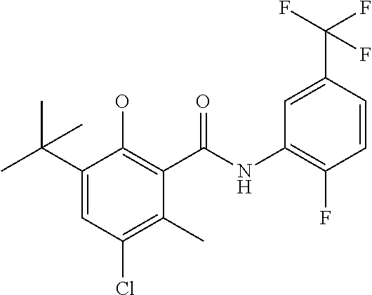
C1(C(C)(C)C)=CC(Cl)=C(C)C(C(NC2=C(F)C=CC(C(F)(F)F)=C2)=O)=C1O
